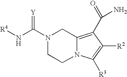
N1(C(N[R4])=[Y])CCN2C(=C(C(N)=O)C([R2])=C2[R3])C1
